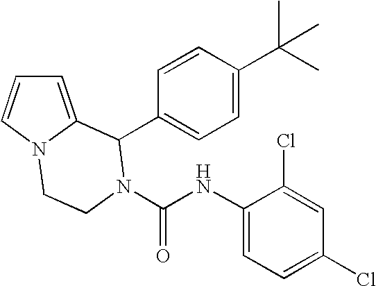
C1=C2N(C=C1)CCN(C(NC1=CC=C(Cl)C=C1Cl)=O)C2C1=CC=C(C(C)(C)C)C=C1
